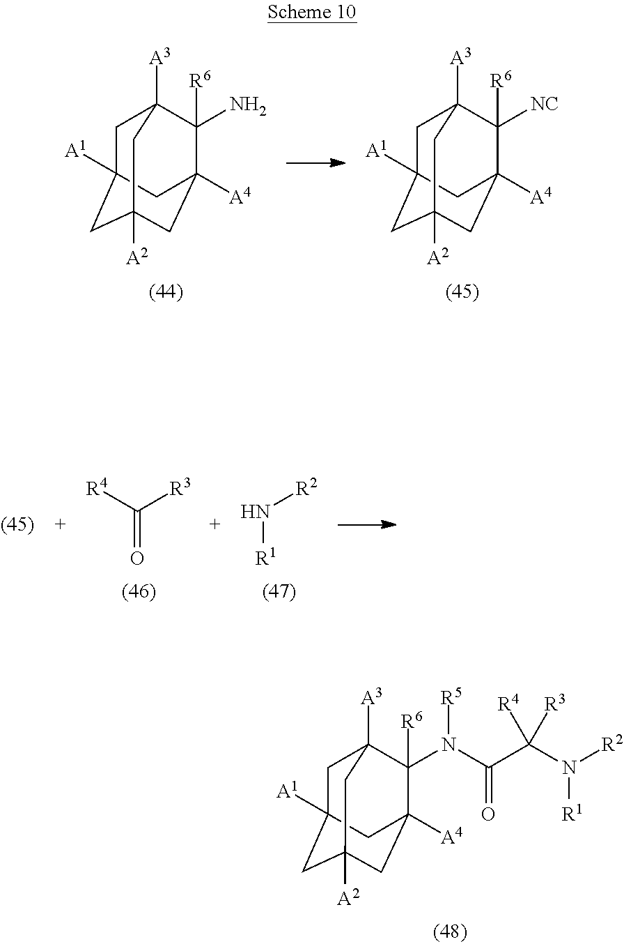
C1C2([A1])CC3([A2])CC([A4])(C([R6])(N([R5])C(C(N([R2])[R1])([R3])[R4])=O)C1([A3])C3)C2.C1C2([A1])CC3([A2])CC([A4])(C([R6])(N)C1([A3])C3)C2.C1C2([A1])CC3([A2])CC([A4])(C([R6])([NC])C1([A3])C3)C2.C(=O)([R4])[R3].N([R1])[R2]
